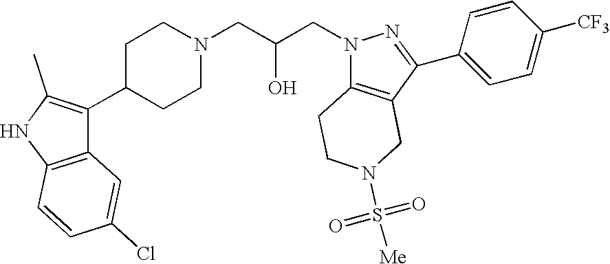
C1C(C2=C(C)NC3=C2C=C(Cl)C=C3)CCN(CC(CN2C3=C(C(C4=CC=C([CF3])C=C4)=N2)CN(S(=O)(=O)[Me])CC3)O)C1
